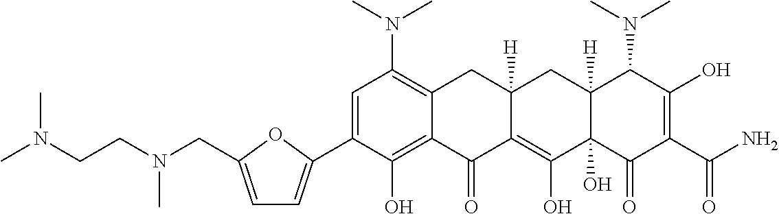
C1=C(C2=CC=C(CN(CCN(C)C)C)O2)C(O)=C2C(=C1N(C)C)CC1([H])C(=C(O)C3(O)C([H])(C1)C(N(C)C)C(O)=C(C(N)=O)C3=O)C2=O
